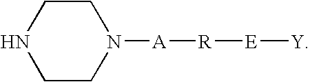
C1CN([A][R][E][Y])CCN1
